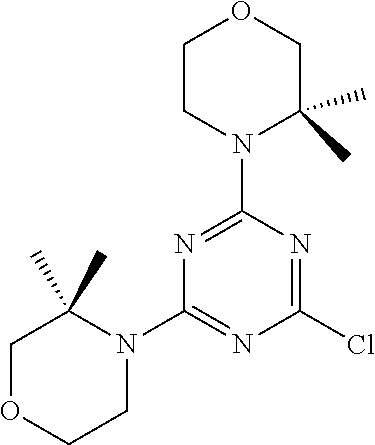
N1=C(N2C(C)(C)COCC2)N=C(Cl)N=C1N1C(C)(C)COCC1
